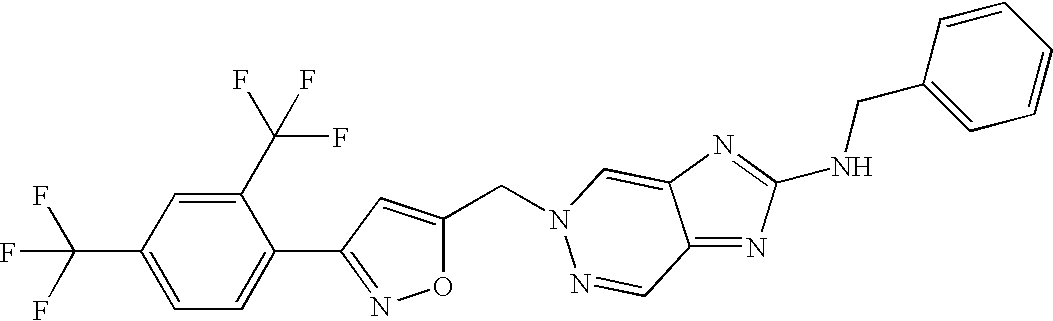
C(C1=CC(C2=CC=C(C(F)(F)F)C=C2C(F)(F)F)=NO1)N1C=C2C(=NC(NCC3=CC=CC=C3)=N2)C=N1
